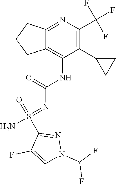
C12=NC(C(F)(F)F)=C(C3CC3)C(NC(=O)N=S(N)(=O)C3=NN(C(F)F)C=C3F)=C1CCC2
